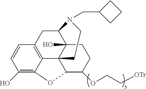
OC1=C2C3=C(C=C1)CC1C4(O)C3(C(C(OCC[OTr])CC4)O2)CCN1CC1CCC1
